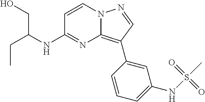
CCC(CO)NC1=NC2=C(C3=CC(NS(C)(=O)=O)=CC=C3)C=NN2C=C1
